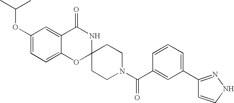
C1(OC(C)C)=CC=C2C(=C1)C(=O)NC1(O2)CCN(C(C2=CC(C3=NNC=C3)=CC=C2)=O)CC1
